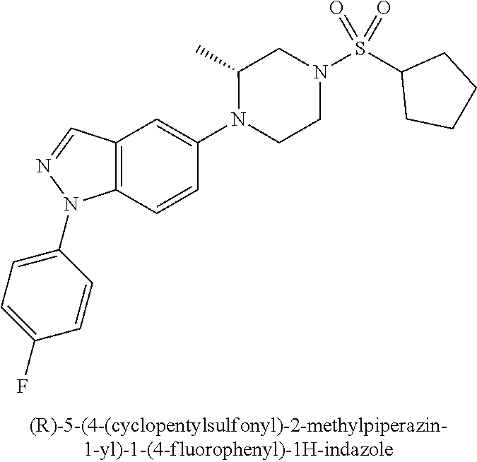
N1(C2=CC3=C(C=C2)N(C2=CC=C(F)C=C2)N=C3)CCN(S(C2CCCC2)(=O)=O)CC1C
